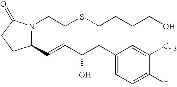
C1(C=CC(CC2=CC=C(F)C([CF3])=C2)O)N(CCSCCCCO)C(=O)CC1
